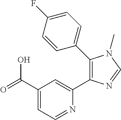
C1(C(=O)O)=CC=NC(C2=C(C3=CC=C(F)C=C3)N(C)C=N2)=C1
